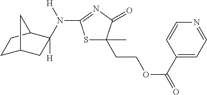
C1C2CC([H])(N([H])C3=NC(=O)C(C)(CCOC(=O)C4=CC=NC=C4)S3)C(C1)C2
